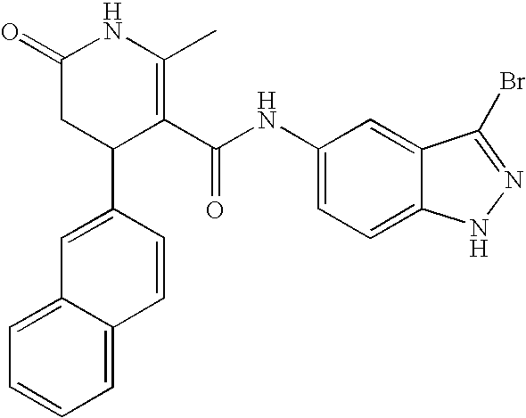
C1=C(C2C(C(NC3=CC=C4C(=C3)C(Br)=NN4)=O)=C(C)NC(=O)C2)C=CC2=CC=CC=C12
